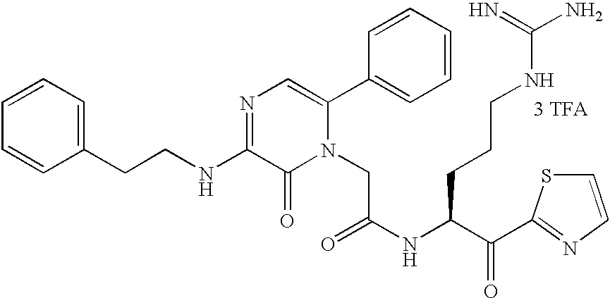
C1(CCNC2=NC=C(C3=CC=CC=C3)N(CC(NC(C(=O)C3=NC=CS3)CCCNC(=N)N)=O)C2=O)=CC=CC=C1.[3 TFA]
